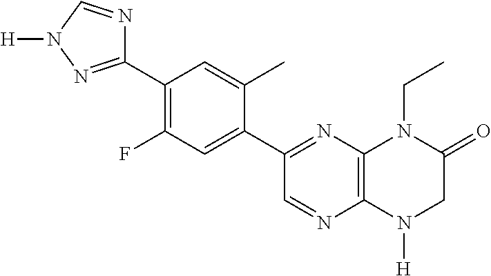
C1=NC2=C(N=C1C1=CC(F)=C(C3=NN([H])C=N3)C=C1C)N(CC)C(=O)CN2[H]
